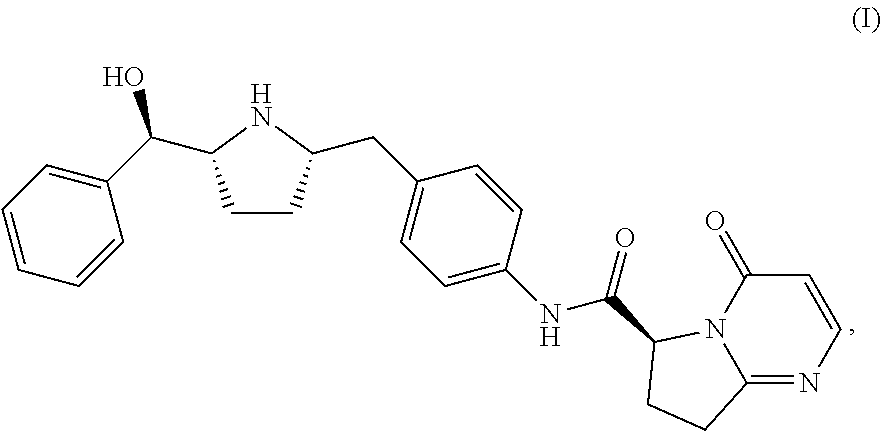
C1CC(CC2=CC=C(NC(=O)C3N4C(=NC=CC4=O)CC3)C=C2)NC1C(C1=CC=CC=C1)O
